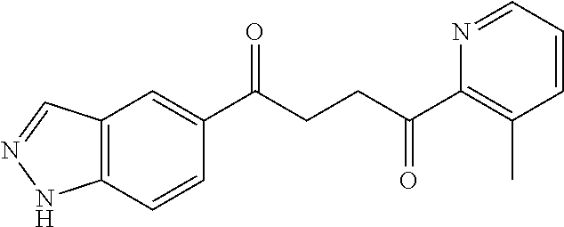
C1(C(CCC(C2=C(C)C=CC=N2)=O)=O)=CC2=C(C=C1)NN=C2
